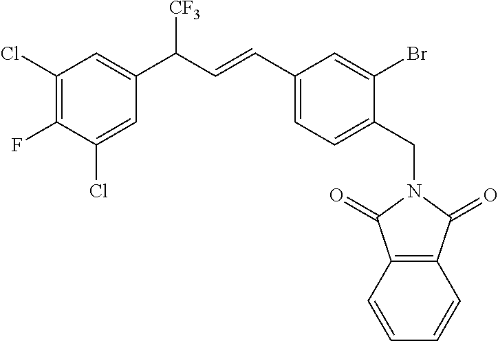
C1(Cl)=C(F)C(Cl)=CC(C(C=CC2=CC=C(CN3C(=O)C4=C(C3=O)C=CC=C4)C(Br)=C2)[CF3])=C1
